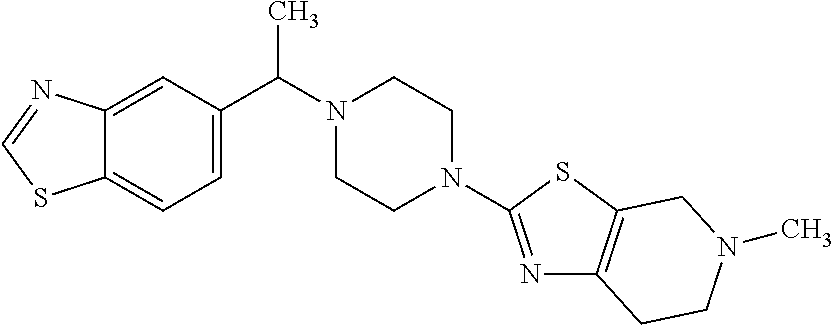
C12=CC(C(N3CCN(C4=NC5=C(S4)CN(C)CC5)CC3)C)=CC=C1SC=N2
